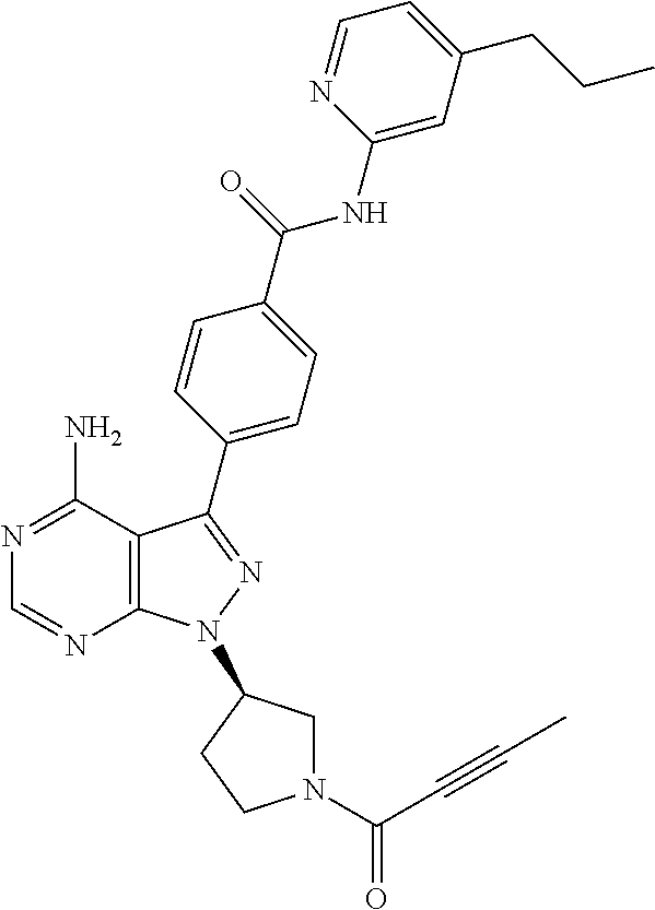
C1=NC2=C(C(N)=N1)C(C1=CC=C(C(=O)NC3=CC(CCC)=CC=N3)C=C1)=NN2C1CN(C(C#CC)=O)CC1
